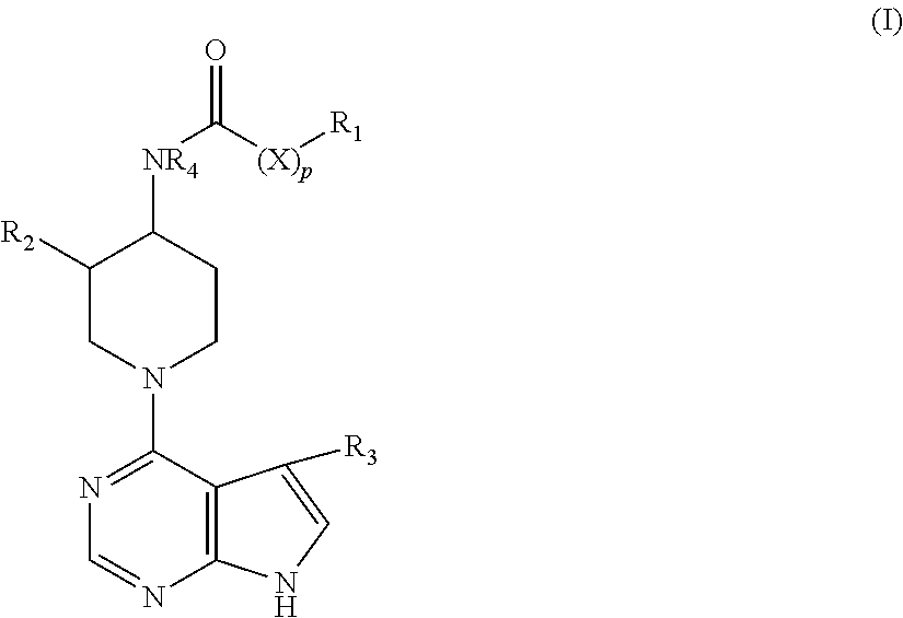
C1([R2])CN(C2=NC=NC3=C2C([R3])=CN3)CCC1[NR4]C(=O)[(X)p][R1]
